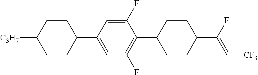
C1CC(C2=CC(F)=C(C3CCC(C(F)=C[CF3])CC3)C(F)=C2)CCC1[C3H7]
